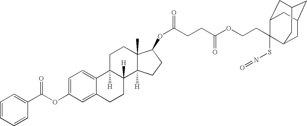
C1=C2C(=CC=C1OC(=O)C1=CC=CC=C1)C1([H])C([H])(CC2)C2([H])C(C)(CC1)C(OC(=O)CCC(OCCC1(SN=O)C3CC4CC(CC1C4)C3)=O)CC2
